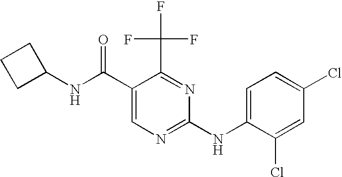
N(C(C1=CN=C(NC2=CC=C(Cl)C=C2Cl)N=C1C(F)(F)F)=O)C1CCC1
